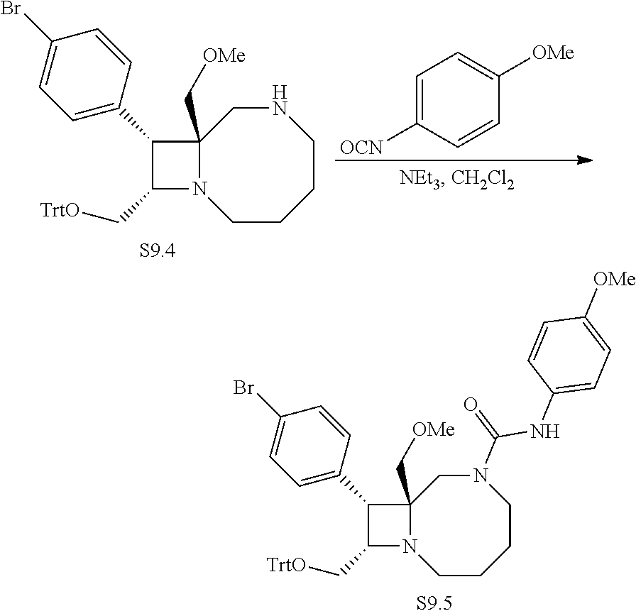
C1C2(C[OMe])N(CCCCN1)C(C[TrtO])C2C1=CC=C(Br)C=C1.C1=C([OCN])C=CC([OMe])=C1.C1C2(C[OMe])N(CCCCN1C(NC1=CC=C([OMe])C=C1)=O)C(C[TrtO])C2C1=CC=C(Br)C=C1
